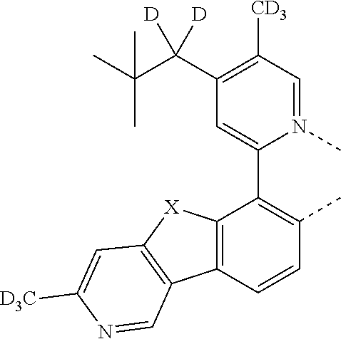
C12=C(C=CC(C)=C1C1=CC(C(C(C)(C)C)([D])[D])=C([CD3])C=N1C)C1=C([X]2)C=C([D3C])N=C1
